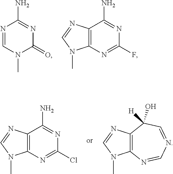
N1=CN(C)C(=O)N=C1N.C12=C(N=C(F)N=C1N)N(C)C=N2.C12=C(N=C(Cl)N=C1N)N(C)C=N2.C12=C(N(C)C=N1)N=CN=CC2([H])O
